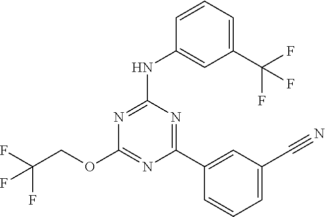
C1(NC2=CC(C(F)(F)F)=CC=C2)=NC(OCC(F)(F)F)=NC(C2=CC(C#N)=CC=C2)=N1
